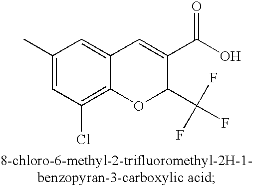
C1=C(C)C=C2C(=C1Cl)OC(C(F)(F)F)C(C(O)=O)=C2
